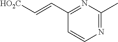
N1=C(C)N=C(C=C[HO2C])C=C1
